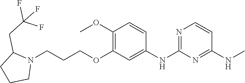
C1(NC)=NC(NC2=CC(OCCCN3C(CC(F)(F)F)CCC3)=C(OC)C=C2)=NC=C1
